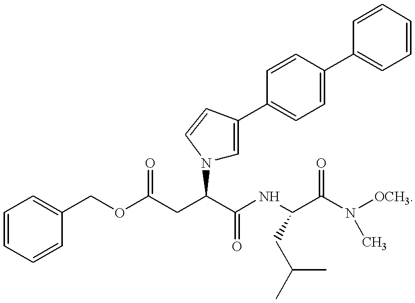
C(CC(C(NC(C(N([OCH3])C)=O)CC(C)C)=O)N1C=C(C2=CC=C(C3=CC=CC=C3)C=C2)C=C1)(=O)OCC1=CC=CC=C1
